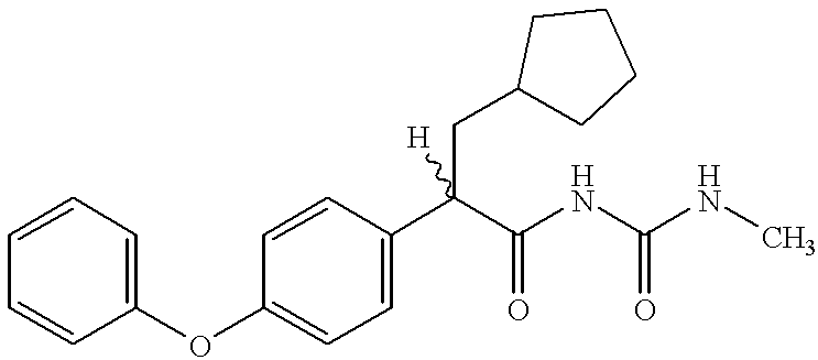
C1(OC2=CC=CC=C2)=CC=C(C(C(NC(NC)=O)=O)(CC2CCCC2)[H])C=C1
